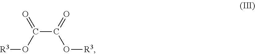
C(C(=O)O[R3])(O[R3])=O
